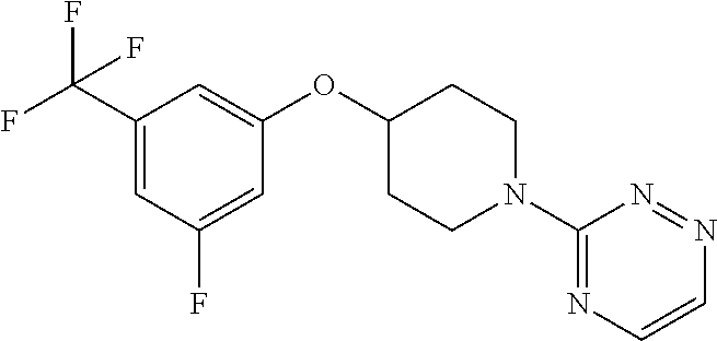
C1(C(F)(F)F)=CC(F)=CC(OC2CCN(C3=NC=CN=N3)CC2)=C1
